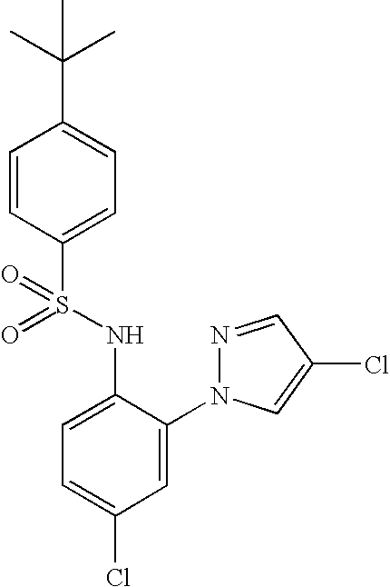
C1=CC(S(NC2=CC=C(Cl)C=C2N2N=CC(Cl)=C2)(=O)=O)=CC=C1C(C)(C)C
